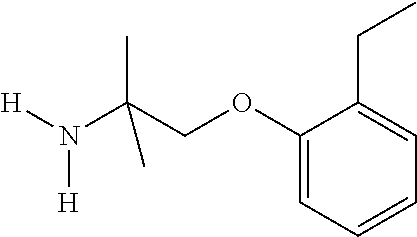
[H]N([H])C(COC1=CC=CC=C1CC)(C)C
